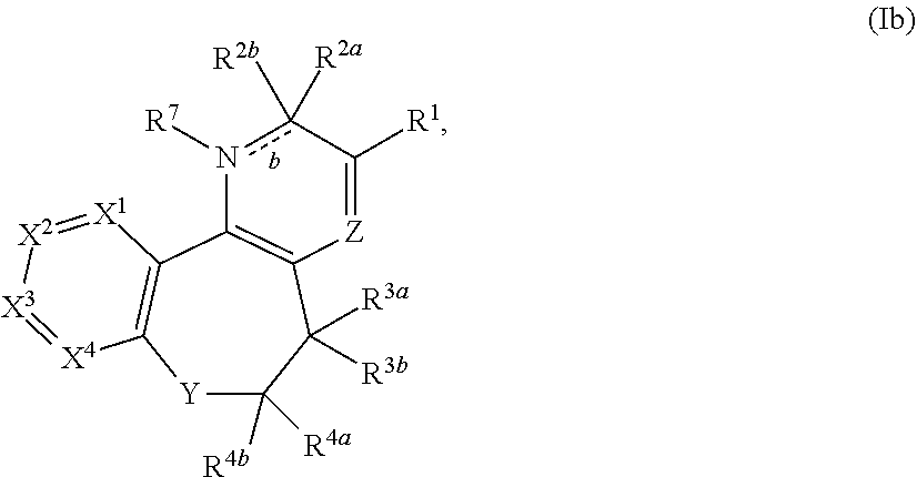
[Y]1C([R4a])([R4b])C([R3a])([R3b])C2=C(C3=C1[X4]=[X3][X2]=[X1]3)n([R7])c([R2b])([R2a])C([R1])=[Z]2
